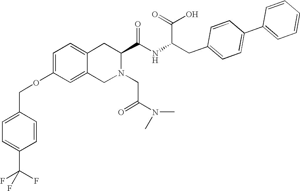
C12=CC=C(OCC3=CC=C(C(F)(F)F)C=C3)C=C1CN(CC(N(C)C)=O)C(C(NC(CC1=CC=C(C3=CC=CC=C3)C=C1)C(=O)O)=O)C2
